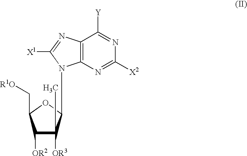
N1=C([Y])C2=C(N=C1[X2])N(C1OC(C[R1O])C([OR2])C1([OR3])C)C([X1])=N2
